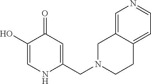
C1(O)=CNC(CN2CCC3=CC=NC=C3C2)=CC1=O
